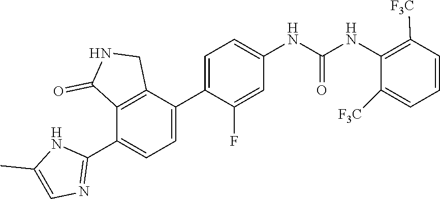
C1=C(C2=CC=C(NC(NC3=C([F3C])C=CC=C3[F3C])=O)C=C2F)C2=C(C(C3=NC=C(C)N3)=C1)C(=O)NC2
